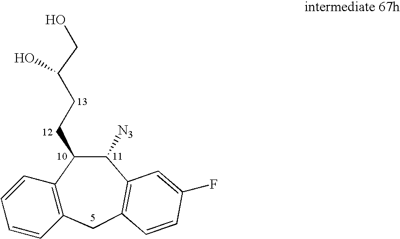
C12=C(CC3=C(C([N3])C1CCC(CO)O)C=C(F)C=C3)C=CC=C2
